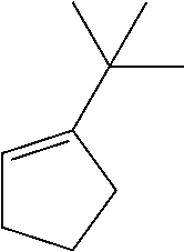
C1=C(C(C)(C)C)CCC1
